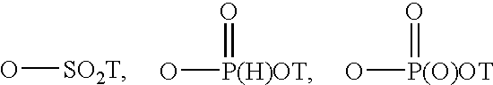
O[SO2T].O[P(H)OT]=O.O[P(O)OT]=O
